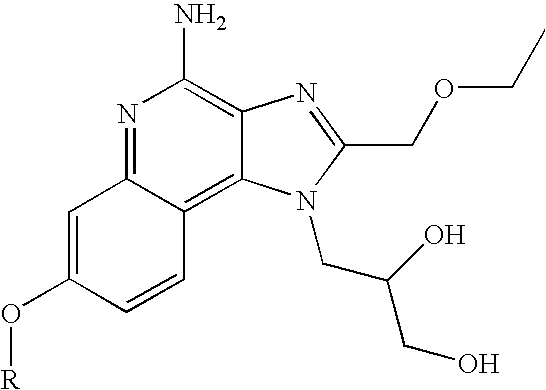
N1=C2C(=C3C(=C1N)N=C(COCC)N3CC(CO)O)C=CC(O[R])=C2
